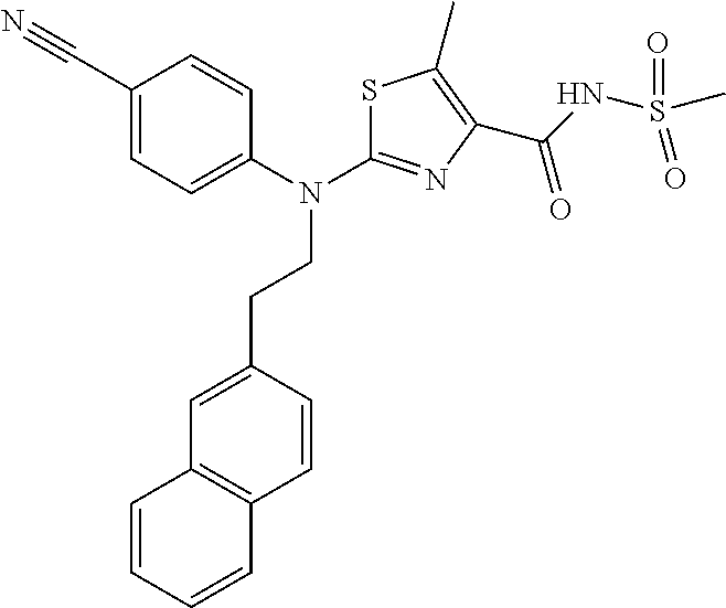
C1(C#N)=CC=C(N(CCC2=CC3=C(C=C2)C=CC=C3)C2=NC(C(=O)NS(C)(=O)=O)=C(C)S2)C=C1
